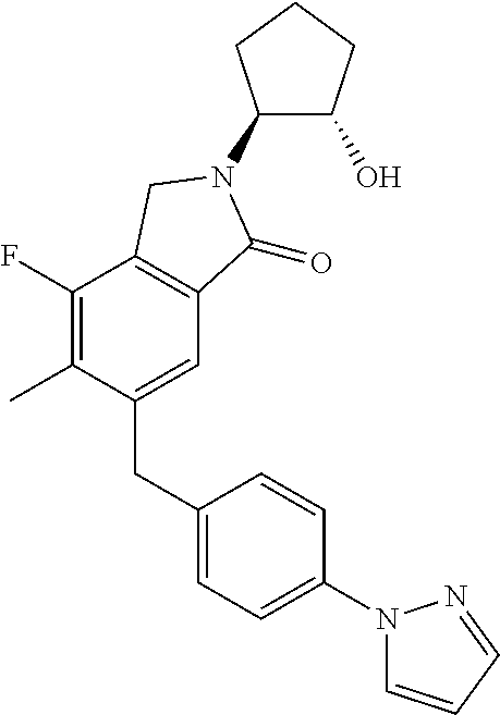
C1(CC2=CC=C(N3C=CC=N3)C=C2)=CC2=C(C(F)=C1C)CN(C1C(O)CCC1)C2=O
